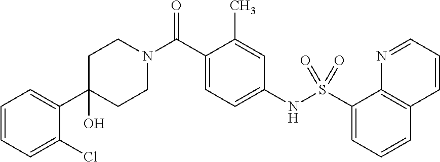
C1(C2=CC=CC=C2Cl)(O)CCN(C(C2=CC=C(NS(C3=CC=CC4=C3N=CC=C4)(=O)=O)C=C2C)=O)CC1
